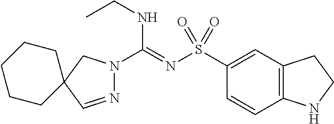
N1=CC2(CN1C(=NS(C1=CC3=C(C=C1)NCC3)(=O)=O)NCC)CCCCC2
